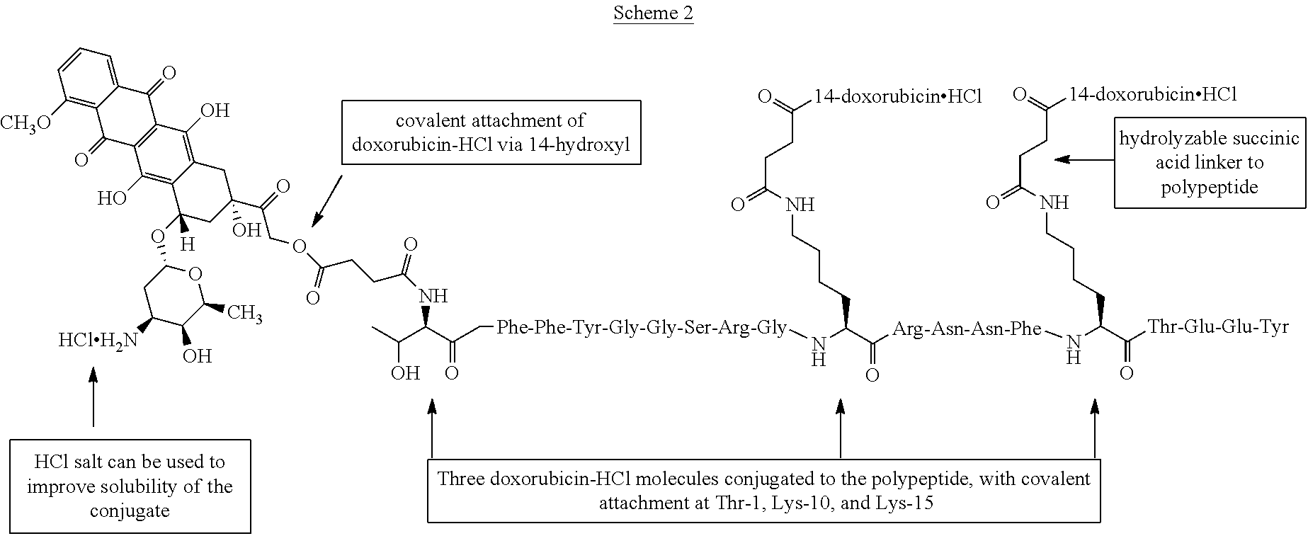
C1([CH3O])=C2C(=CC=C1)C(=O)C1=C(C(O)=C3C(=C1O)CC(O)(C(COC(CCC(NC(C(C[Phe-Phe-Tyr-Gly-Gly-Ser-Arg-Gly]NC(CCCCNC(CCC([14-doxorubicinHCl])=O)=O)C([Arg-Asn-Asn-Phe]NC(CCCCNC(CCC([14-doxorubicinHCl])=O)=O)C([Thr-Glu-Glu-Tyr])=O)=O)=O)C(C)O)=O)=O)=O)CC3(OC1CC([HClH2N])C(O)C(C)O1)[H])C2=O
